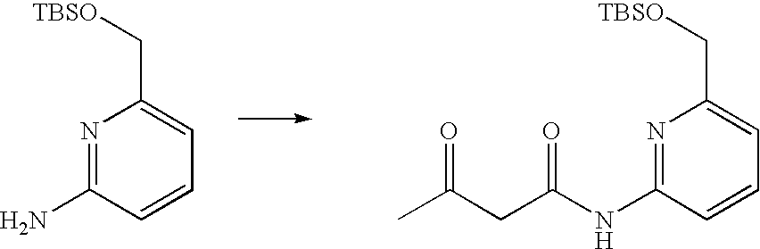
N1=C(N)C=CC=C1C[TBSO].N1=C(NC(=O)CC(=O)C)C=CC=C1C[TBSO]
